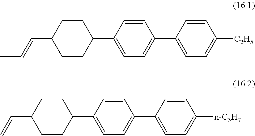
C1=CC(C2CCC(C=CC)CC2)=CC=C1C1=CC=C([C2H5])C=C1.C1=CC(C2CCC(C=C)CC2)=CC=C1C1=CC=C([n-C3H7])C=C1
